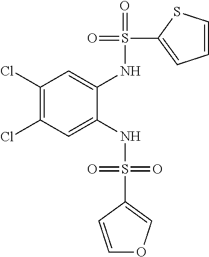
C1(Cl)=C(Cl)C=C(NS(=O)(=O)C2=COC=C2)C(NS(=O)(C2=CC=CS2)=O)=C1
